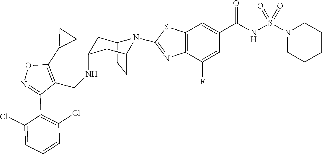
C12CCC(CC(NCC3=C(C4CC4)ON=C3C3=C(Cl)C=CC=C3Cl)C1)N2C1=NC2=C(C=C(C(NS(N3CCCCC3)(=O)=O)=O)C=C2F)S1
